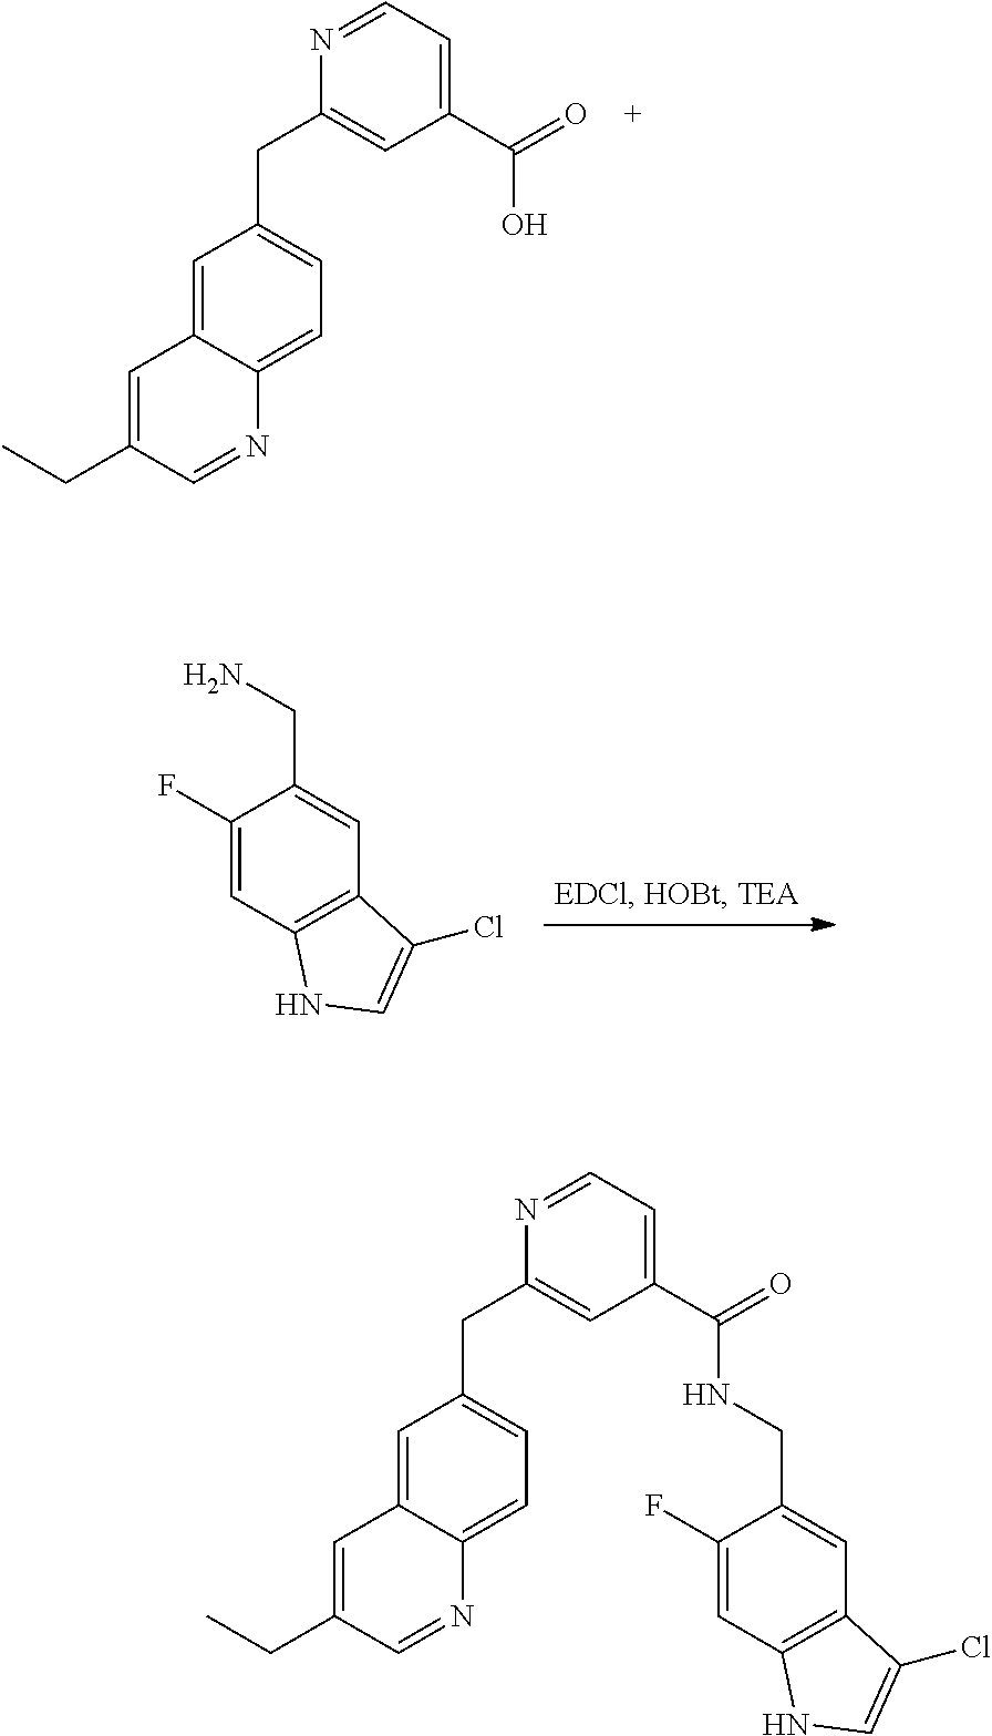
C1(F)=CC2=C(C=C1CNC(=O)C1=CC=NC(CC3=CC=C4N=CC(CC)=CC4=C3)=C1)C(Cl)=CN2.C1=C(CC)C=NC2=CC=C(CC3=CC(C(O)=O)=CC=N3)C=C12.C1(F)=CC2=C(C=C1CN)C(Cl)=CN2
